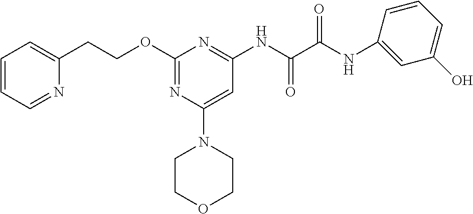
N(C1=NC(OCCC2=CC=CC=N2)=NC(N2CCOCC2)=C1)C(C(NC1=CC(O)=CC=C1)=O)=O
